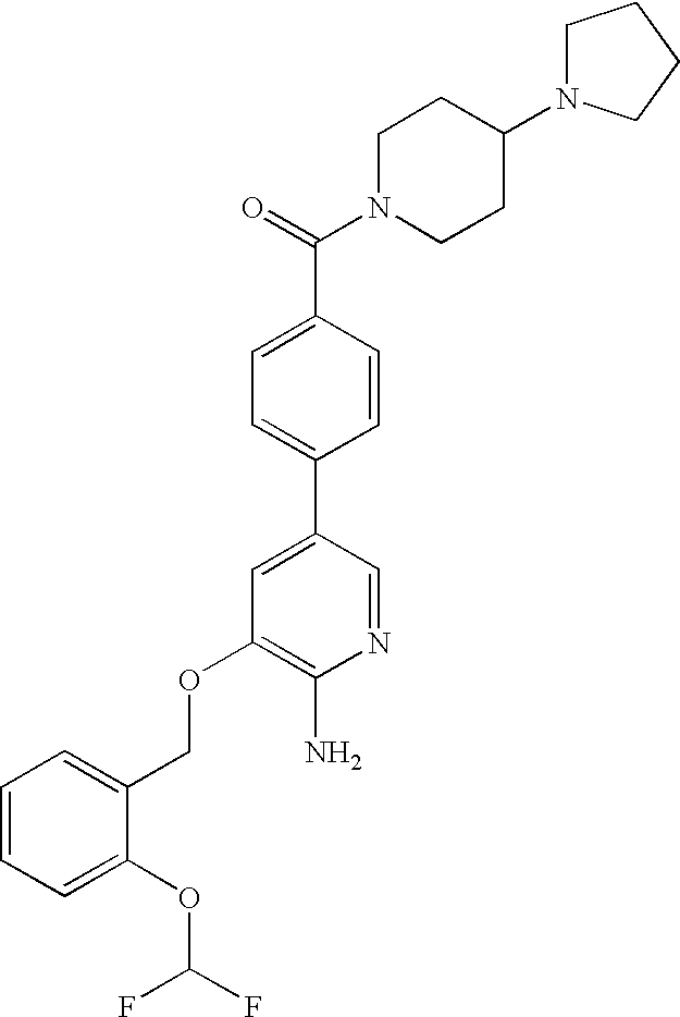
C(OC1=C(N)N=CC(C2=CC=C(C(=O)N3CCC(N4CCCC4)CC3)C=C2)=C1)C1=CC=CC=C1OC(F)F
